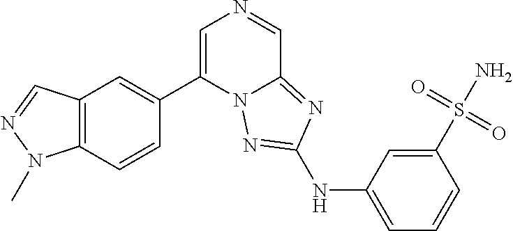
C1=C(C2=CC3=C(C=C2)N(C)N=C3)N2C(=NC(NC3=CC=CC(S(N)(=O)=O)=C3)=N2)C=N1
